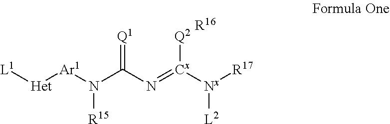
[L1][Het][Ar1]N([R15])C(N=[Cx]([Nx]([R17])[L2])[Q2])=[Q1].[R16]
